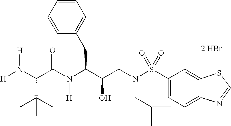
[H]N(C(C(N(C(C(CN(S(C1=CC=C2C(=C1)SC=N2)(=O)=O)CC(C)C)O)CC1=CC=CC=C1)[H])=O)C(C)(C)C)[H].[2 HBr]
